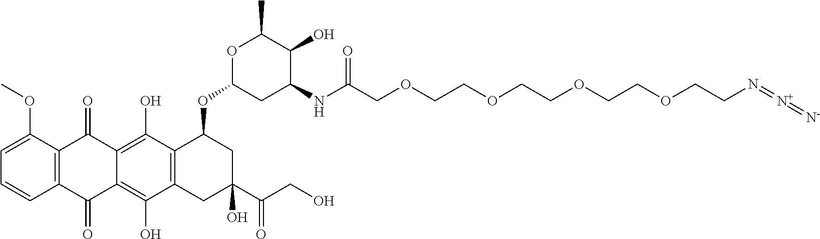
C12=C(C(OC)=CC=C1)C(=O)C1=C(O)C3=C(C(O)=C1C2=O)CC(O)(C(CO)=O)CC3OC1CC(NC(COCCOCCOCCOCCN=[N+]=[N-])=O)C(O)C(C)O1
